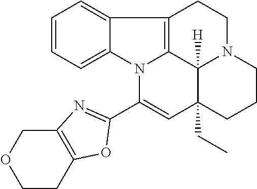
C1=CC=C2C(=C1)C1=C3N2C(C2=NC4=C(CCOC4)O2)=CC2(CC)C3([H])N(CC1)CCC2
